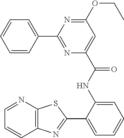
O(C1=NC(C2=CC=CC=C2)=NC(C(NC2=CC=CC=C2C2=NC3=C(N=CC=C3)S2)=O)=C1)CC
